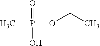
CP(OCC)(=O)O
